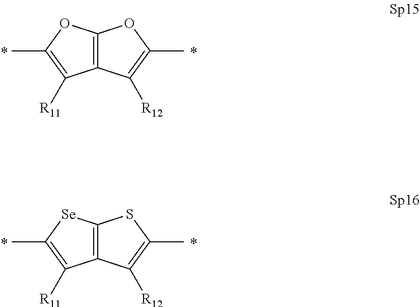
C12=C(OC(C)=C1[R11])OC(C)=C2[R12].C12=C([Se]C(C)=C1[R11])SC(C)=C2[R12]
